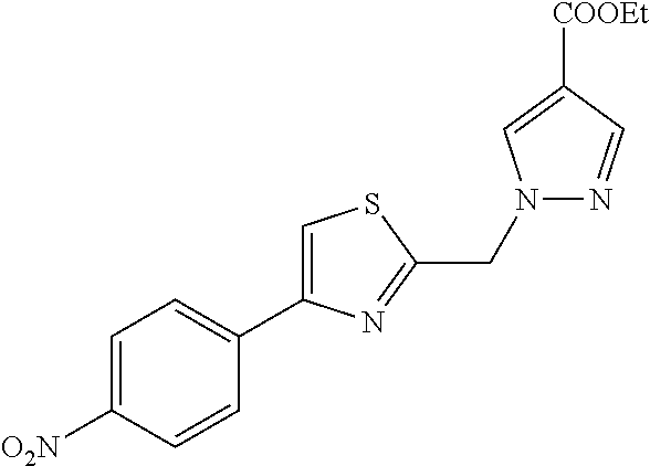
C1=C(C2=CC=C([O2N])C=C2)N=C(CN2N=CC([COOEt])=C2)S1
